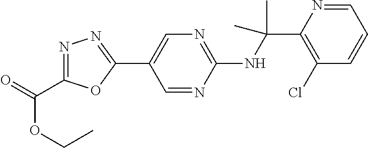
C1(NC(C2=C(Cl)C=CC=N2)(C)C)=NC=C(C2=NN=C(C(=O)OCC)O2)C=N1
